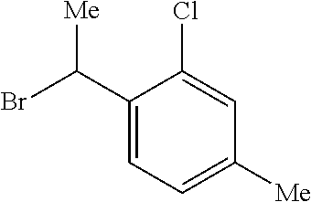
C1(C(Br)[Me])=CC=C([Me])C=C1Cl
